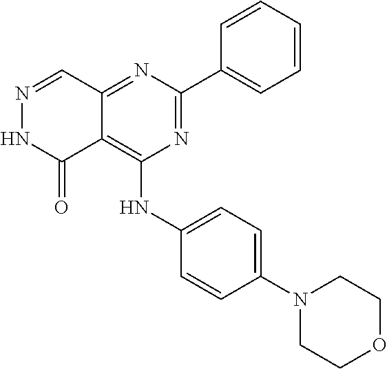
C12=NC(C3=CC=CC=C3)=NC(NC3=CC=C(N4CCOCC4)C=C3)=C1C(=O)NN=C2
